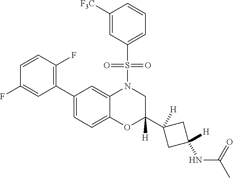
C1=CC(F)=C(C2=CC=C3C(=C2)N(S(C2=CC=CC([F3C])=C2)(=O)=O)CC(C2([H])CC(NC(C)=O)([H])C2)([H])O3)C=C1F
